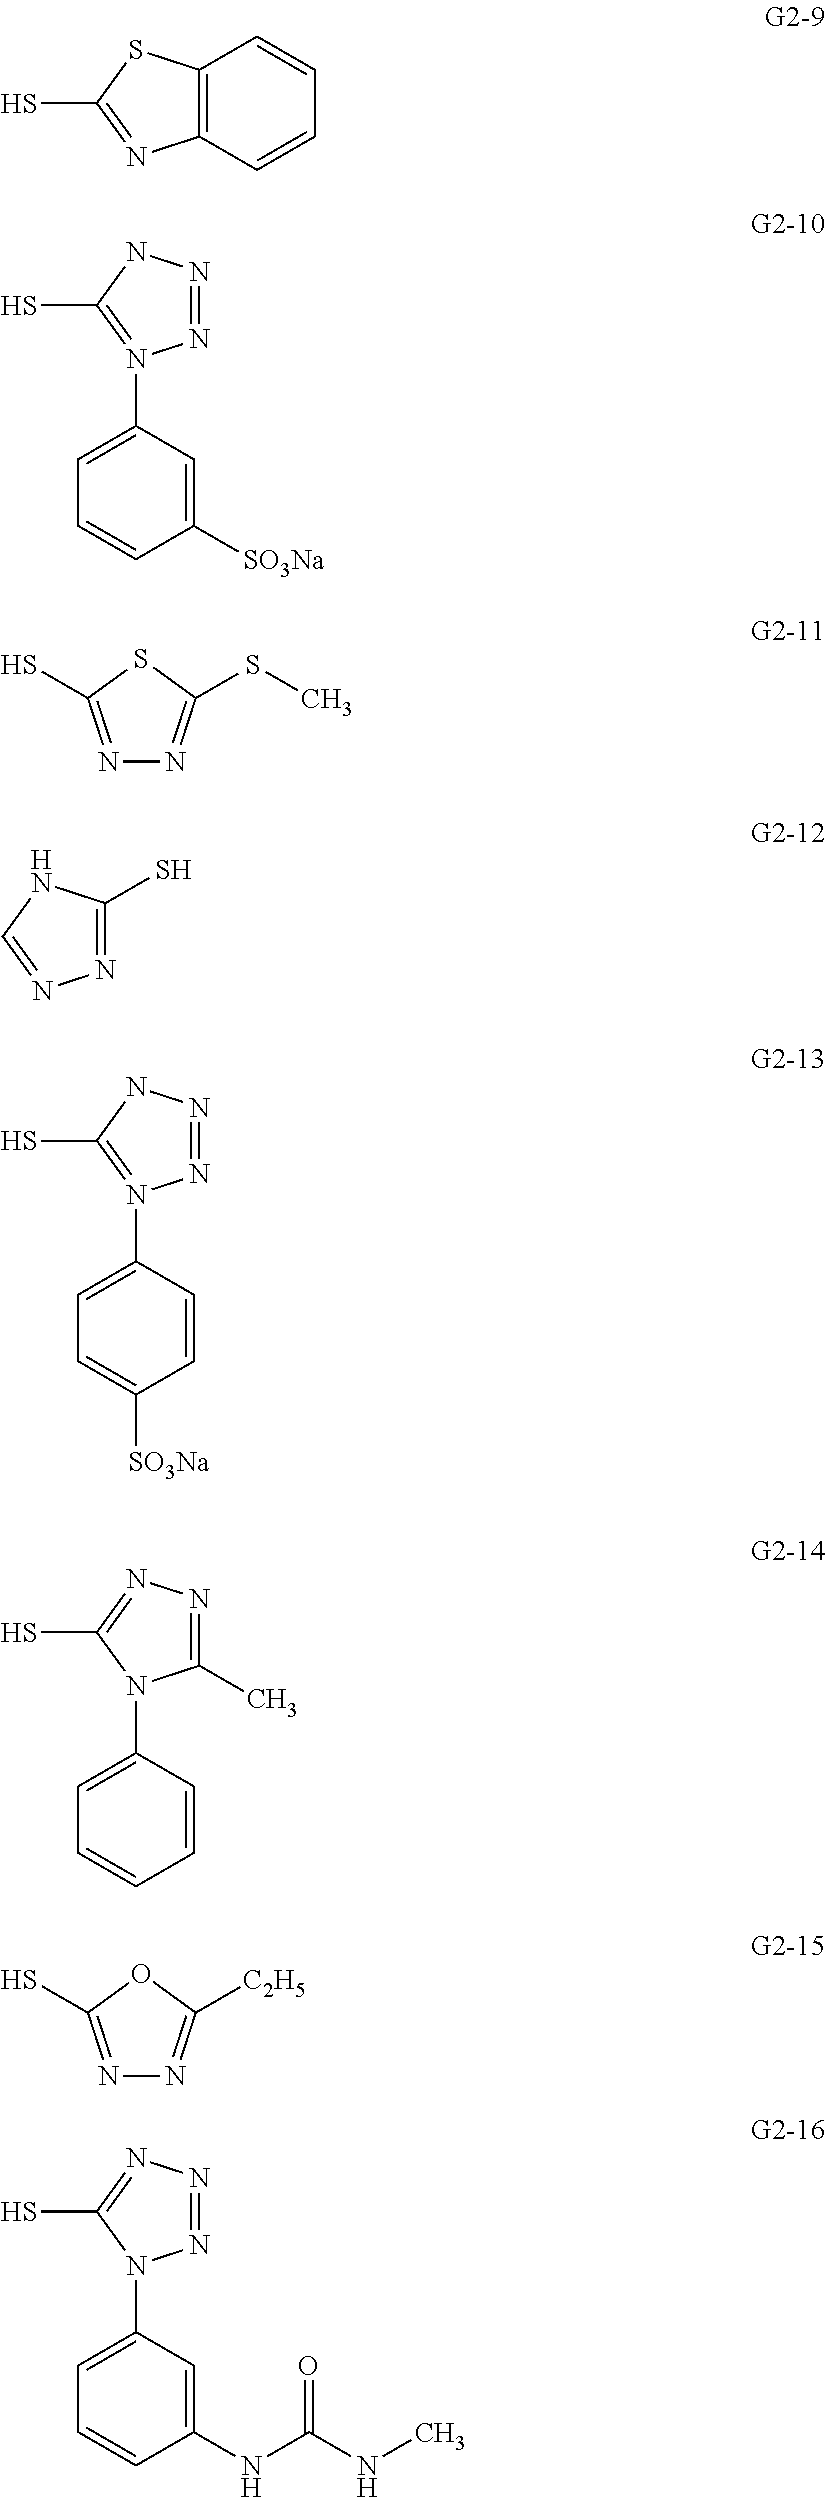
C12=C(C=CC=C1)N=C(S)S2.N1=NN(C2=CC=CC([SO3Na])=C2)=C(S)N1.N1=C(S)SC(SC)=N1.C1(S)=NN=CN1.N1=NN(C2=CC=C([SO3Na])C=C2)=C(S)N1.N1=C(C)N(C2=CC=CC=C2)C(S)=N1.N1=C(S)OC([C2H5])=N1.N1=NN(C2=CC=CC(NC(NC)=O)=C2)C(S)=N1
